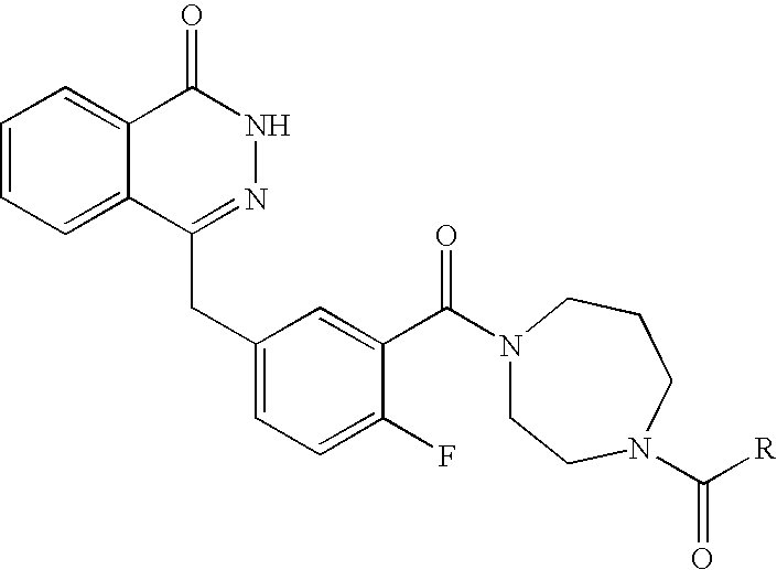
C1=CC=C2C(=C1)C(=O)NN=C2CC1=CC=C(F)C(C(=O)N2CCN(C([R])=O)CCC2)=C1
